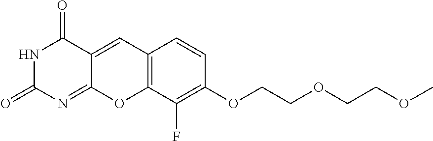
N1C(=O)N=C2C(=CC3=C(O2)C(F)=C(OCCOCCOC)C=C3)C1=O
